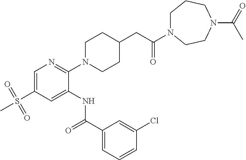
C1=C(S(=O)(=O)C)C=C(NC(C2=CC=CC(Cl)=C2)=O)C(N2CCC(CC(=O)N3CCCN(C(=O)C)CC3)CC2)=N1
